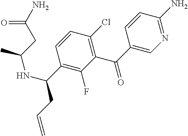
N1=C(N)C=CC(C(=O)C2=C(Cl)C=CC(C(CC=C)NC(C)CC(N)=O)=C2F)=C1
